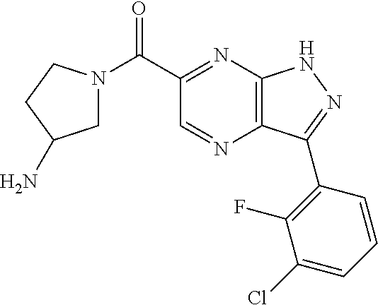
N1(C(C2=NC3=C(N=C2)C(C2=C(F)C(Cl)=CC=C2)=NN3)=O)CC(N)CC1
